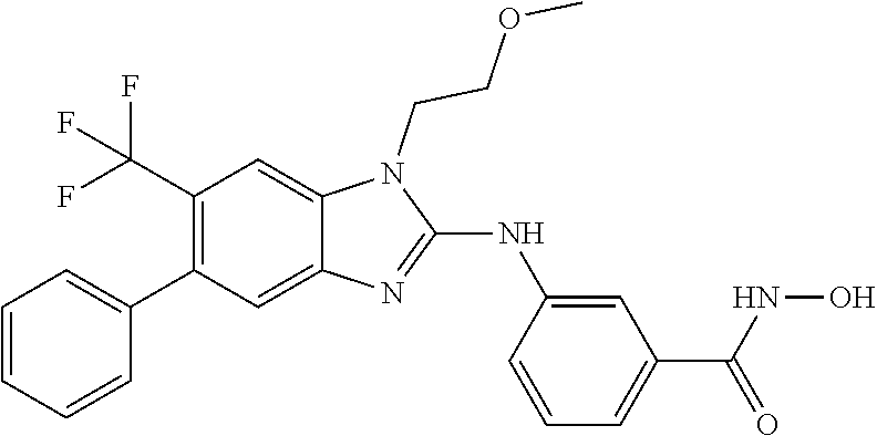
C1(C(F)(F)F)=C(C2=CC=CC=C2)C=C2C(=C1)N(CCOC)C(NC1=CC(C(=O)NO)=CC=C1)=N2
